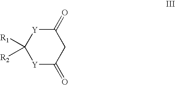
C1([R1])([R2])[Y]C(=O)CC(=O)[Y]1
